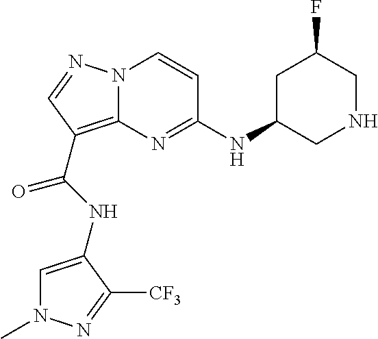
C1=C(NC(C2=C3N(N=C2)C=CC(NC2CNCC(F)C2)=N3)=O)C([CF3])=NN1C
